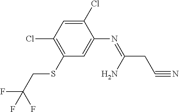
C1(Cl)=CC(Cl)=C(SCC(F)(F)F)C=C1N=C(CC#N)N
